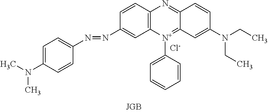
C1=C(N(C)C)C=CC(N=NC2=CC3=C(C=C2)N=C2C(=[N+]3C3=CC=CC=C3)C=C(N(CC)CC)C=C2)=C1.[Cl-]
